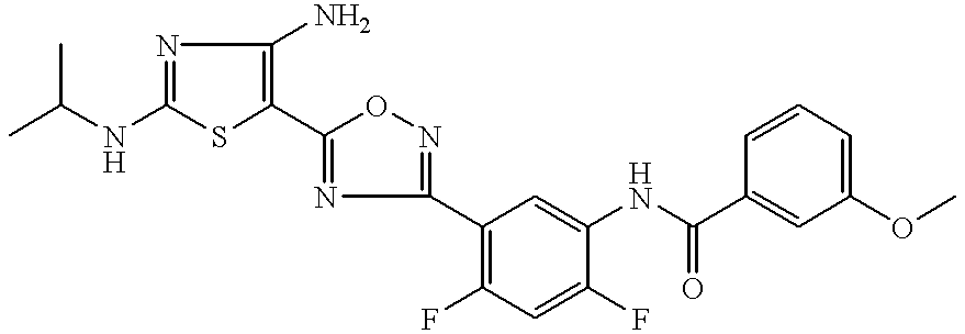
N(C1=NC(N)=C(C2=NC(C3=C(F)C=C(F)C(NC(C4=CC(OC)=CC=C4)=O)=C3)=NO2)S1)C(C)C
